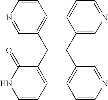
C1=CN=CC(C(C2=CC=CNC2=O)C(C2=CN=CC=C2)C2=CC=CN=C2)=C1
